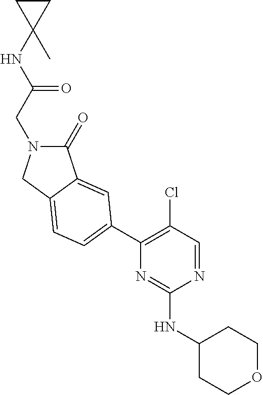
N(C1(C)CC1)C(CN1C(=O)C2=CC(C3=C(Cl)C=NC(NC4CCOCC4)=N3)=CC=C2C1)=O
